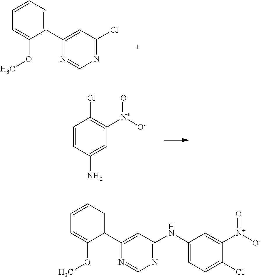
C1=CC=C(C2=CC(NC3=CC=C(Cl)C([N+]([O-])=O)=C3)=NC=N2)C(OC)=C1.C1=CC=C(C2=CC(Cl)=NC=N2)C(OC)=C1.C1=CC(N)=CC([N+]([O-])=O)=C1Cl
